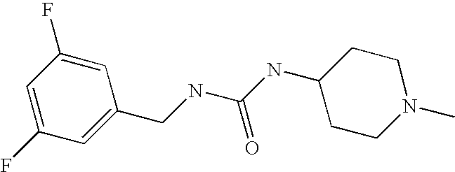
C(NC(NC1CCN(C)CC1)=O)C1=CC(F)=CC(F)=C1
